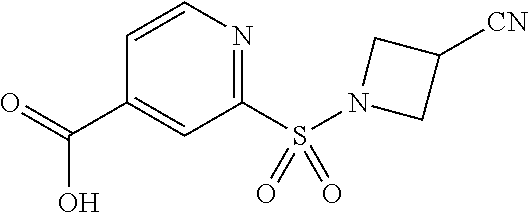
C1(S(N2CC([CN])C2)(=O)=O)=NC=CC(C(=O)O)=C1
